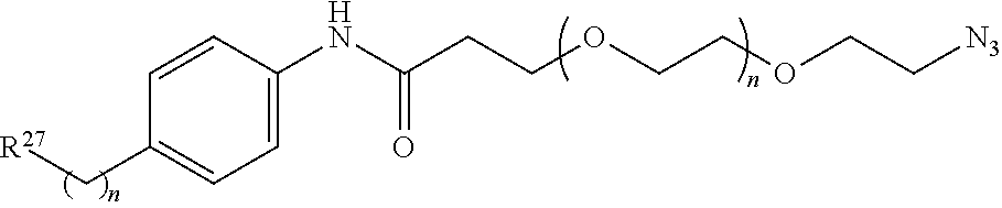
[R27]CC1=CC=C(NC(CCOCCOCC[N3])=O)C=C1
